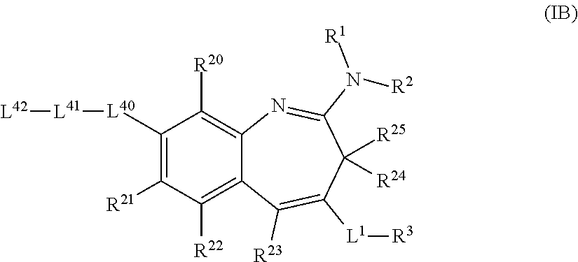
C1([L40][L41][L42])=C([R21])C([R22])=C2C(=C1[R20])N=C(N([R1])[R2])C([R25])([R24])C([L1][R3])=C2[R23]
